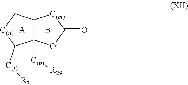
C12([C(p)][R29])C(C[C(n)]C1[C(l)][R3])[C(m)]C(=O)O2.[A].B
